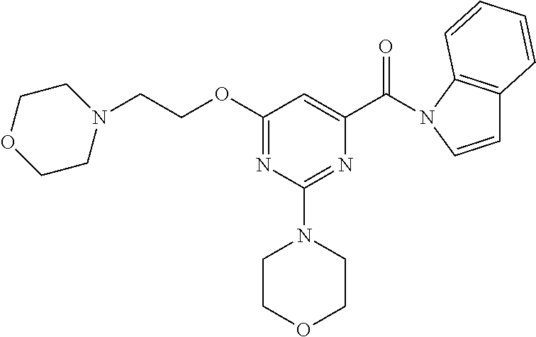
C(C1=CC(OCCN2CCOCC2)=NC(N2CCOCC2)=N1)(=O)N1C2=C(C=C1)C=CC=C2
